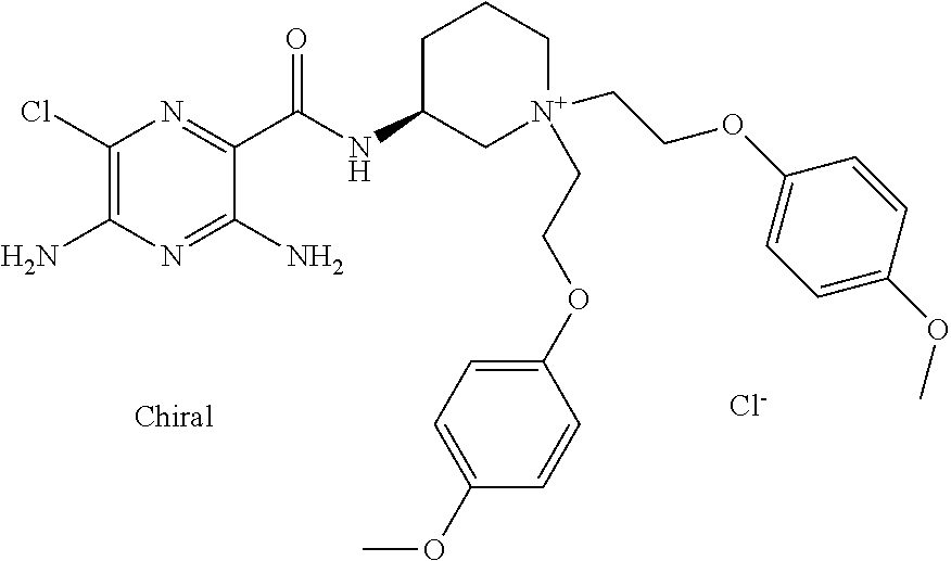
[Cl-].C1(Cl)=C(N)N=C(N)C(C(NC2C[N+](CCOC3=CC=C(OC)C=C3)(CCOC3=CC=C(OC)C=C3)CCC2)=O)=N1
